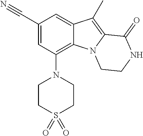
C1(C#N)=CC(N2CCS(=O)(=O)CC2)=C2C(=C1)C(C)=C1N2CCNC1=O
